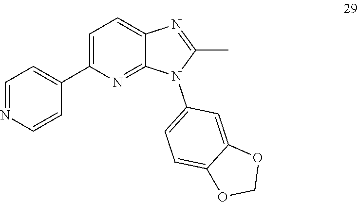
C1(C)=NC2=CC=C(C3=CC=NC=C3)N=C2N1C1=CC=C2C(=C1)OCO2
